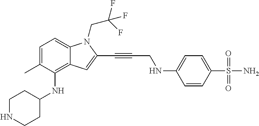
C1=C(C)C(NC2CCNCC2)=C2C(=C1)N(CC(F)(F)F)C(C#CCNC1=CC=C(S(N)(=O)=O)C=C1)=C2
